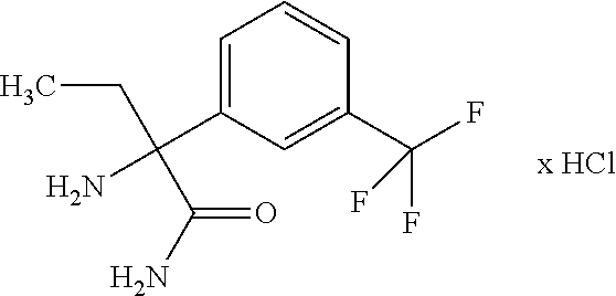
NC(C1=CC=CC(C(F)(F)F)=C1)(CC)C(N)=O
